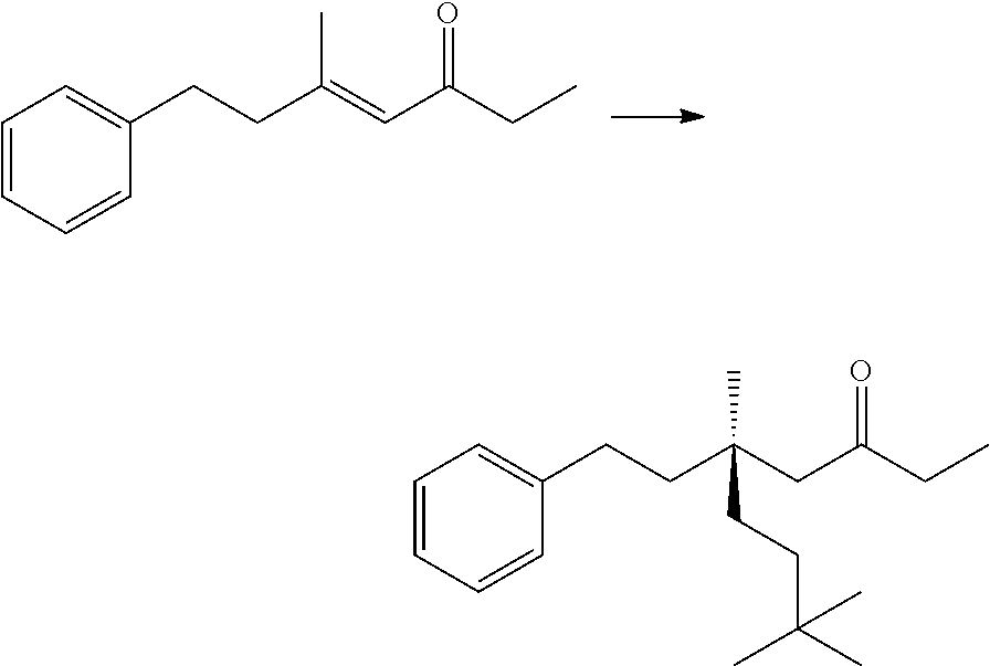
C1=CC=CC(CCC(=CC(CC)=O)C)=C1.C1=CC=CC(CCC(CC(CC)=O)(C)CCC(C)(C)C)=C1
